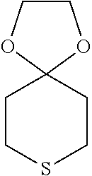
C1CSCCC12OCCO2
